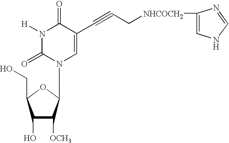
C1(O)C([OCH3])C(N2C=C(C#CC[NHCOCH2]C3=CNC=N3)C(=O)N([H])C2=O)OC1CO
